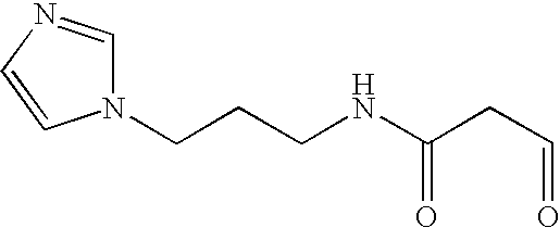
N1(CCCNC(CC=O)=O)C=NC=C1
